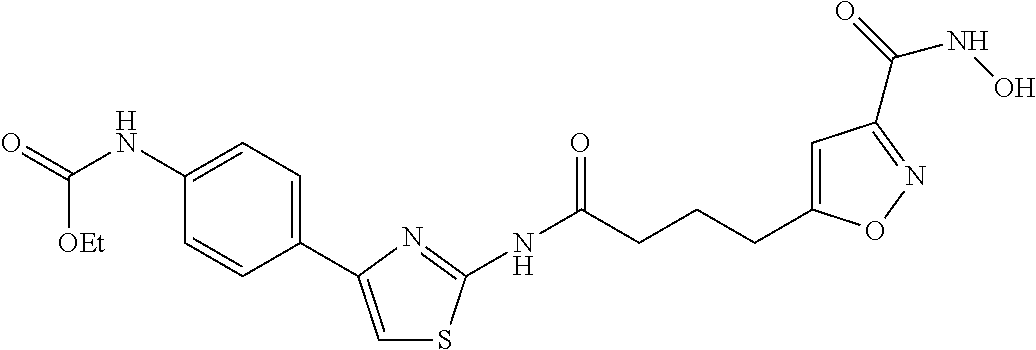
C1(NC([OEt])=O)=CC=C(C2=CSC(NC(=O)CCCC3=CC(C(NO)=O)=NO3)=N2)C=C1
